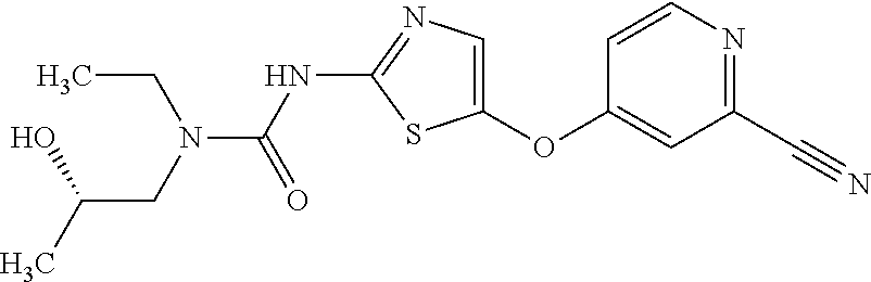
C1=CN=C(C#N)C=C1OC1=CN=C(NC(=O)N(CC(C)O)CC)S1
